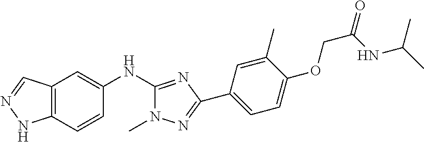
C12=C(C=CC(NC3=NC(C4=CC=C(OCC(=O)NC(C)C)C(C)=C4)=NN3C)=C1)NN=C2
